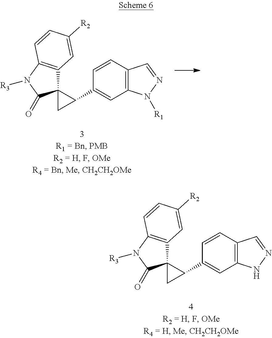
C12(C3=C(N([R3])C1=O)C=CC([R2])=C3)CC2C1=CC2=C(C=C1)C=NN2.C12(C3=C(N([R3])C1=O)C=CC([R2])=C3)CC2C1=CC2=C(C=C1)C=NN2[R1]
